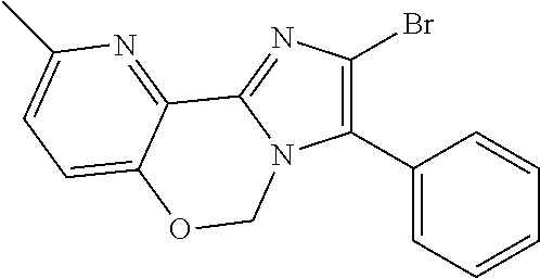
C1(C2=CC=CC=C2)=C(Br)N=C2N1COC1=CC=C(C)N=C21
